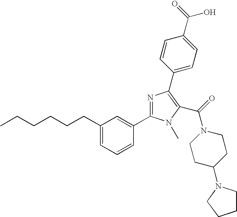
CCCCCCC1=CC=CC(C2=NC(C3=CC=C(C(=O)O)C=C3)=C(C(=O)N3CCC(N4CCCC4)CC3)N2C)=C1
